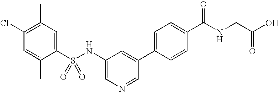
C1(Cl)=C(C)C=C(S(NC2=CN=CC(C3=CC=C(C(NCC(O)=O)=O)C=C3)=C2)(=O)=O)C(C)=C1
